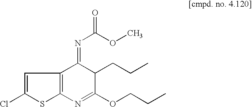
C1=C(Cl)SC2=C1C(=NC(OC)=O)C(CCC)C(OCCC)=N2
